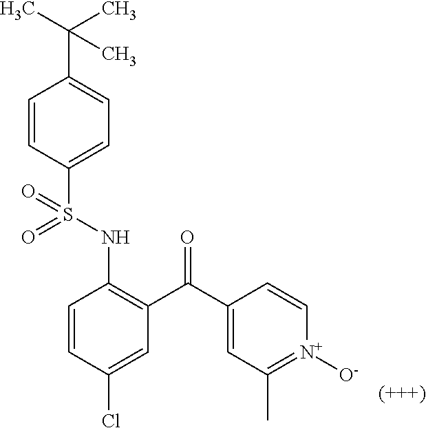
C1=CC(Cl)=CC(C(C2=CC(C)=[N+]([O-])C=C2)=O)=C1NS(C1=CC=C(C(C)(C)C)C=C1)(=O)=O
